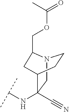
N12CC(NC(C)C)(C#N)C(CC1)CC2COC(=O)C
